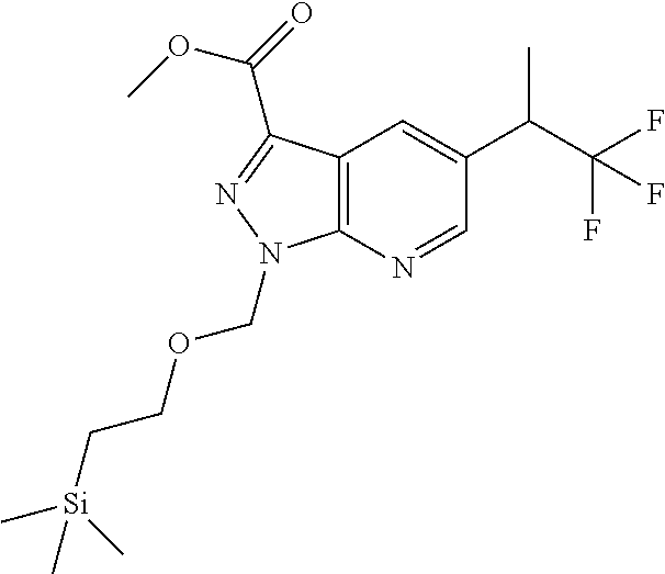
C12=C(N=CC(C(C(F)(F)F)C)=C1)N(COCC[Si](C)(C)C)N=C2C(OC)=O
